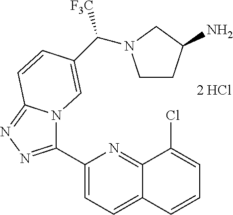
C1(C2=NN=C3N2C=C(C([F3C])N2CCC(N)C2)C=C3)=CC=C2C(=N1)C(Cl)=CC=C2
